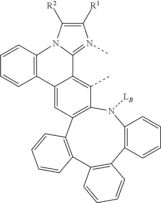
C12=C(N([LB])C3=C(C4=C(C=CC=C4)C4=C1C=CC=C4)C=C1C(=C3C)C3=N(C)C([R1])=C([R2])N3C3=C1C=CC=C3)C=CC=C2
